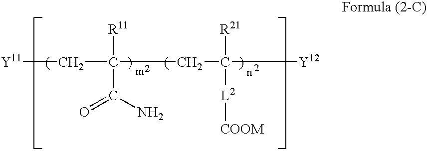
C(C(CC([Y12])([R21])[L2][COOM])([R11])C(N)=O)[Y11]
